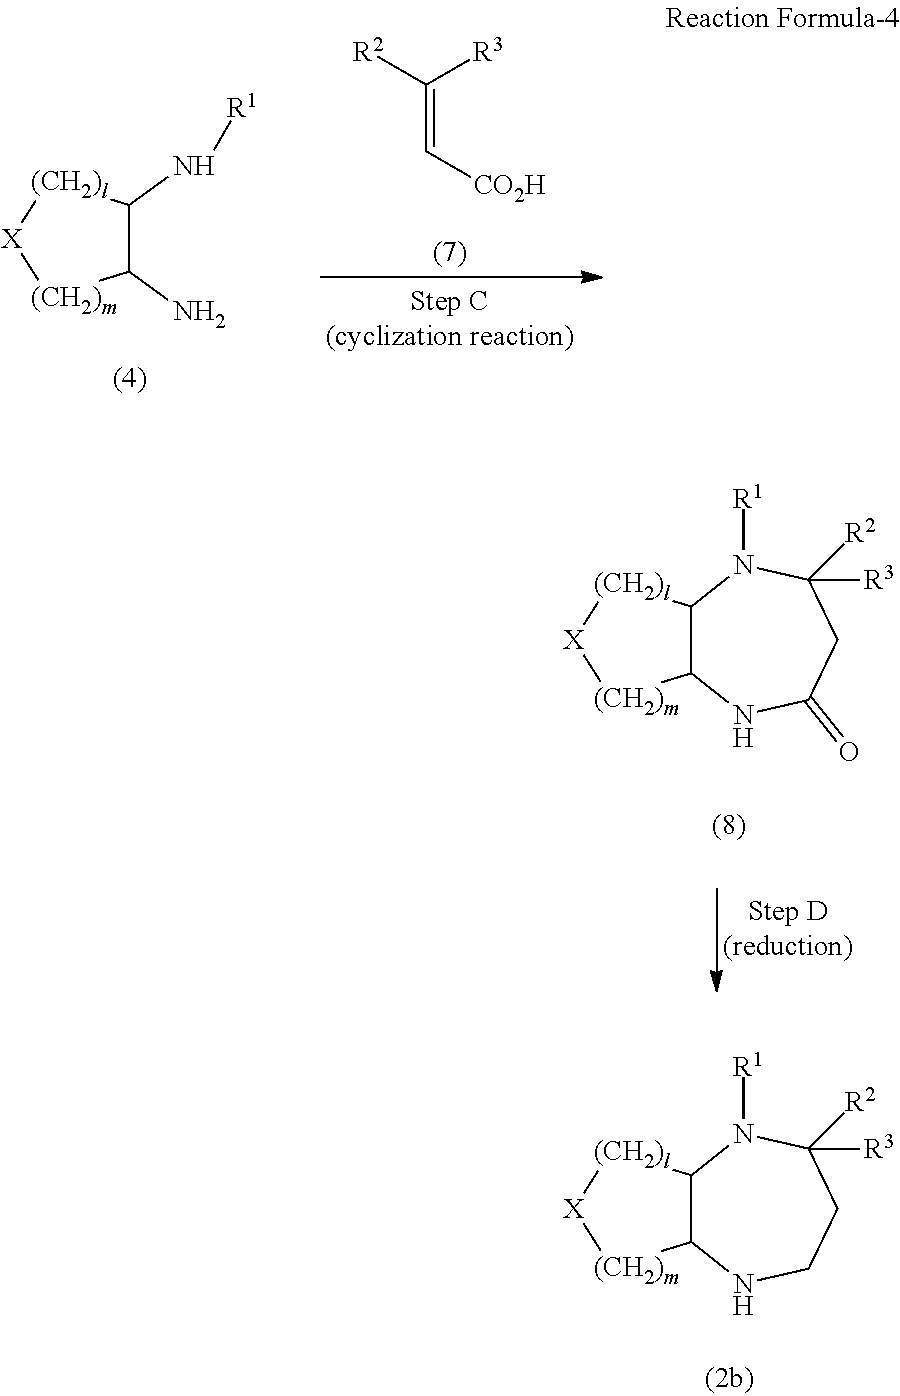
C12C([(CH2)l][X][(CH2)m]1)N([R1])C([R3])([R2])CCN2.[R2]C([R3])=C[CO2H].C1(N)C(N[R1])[(CH2)l][X][(CH2)m]1.C12C([(CH2)l][X][(CH2)m]1)N([R1])C([R3])([R2])CC(=O)N2
